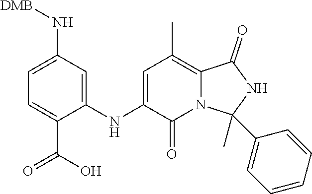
C1=C(NC2=CC(N[DMB])=CC=C2C(O)=O)C(=O)N2C(=C1C)C(=O)NC2(C)C1=CC=CC=C1
